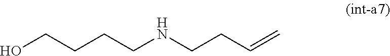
OCCCCNCCC=C
